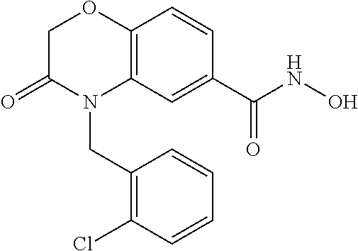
C1C(=O)N(CC2=C(Cl)C=CC=C2)C2=C(O1)C=CC(C(NO)=O)=C2
